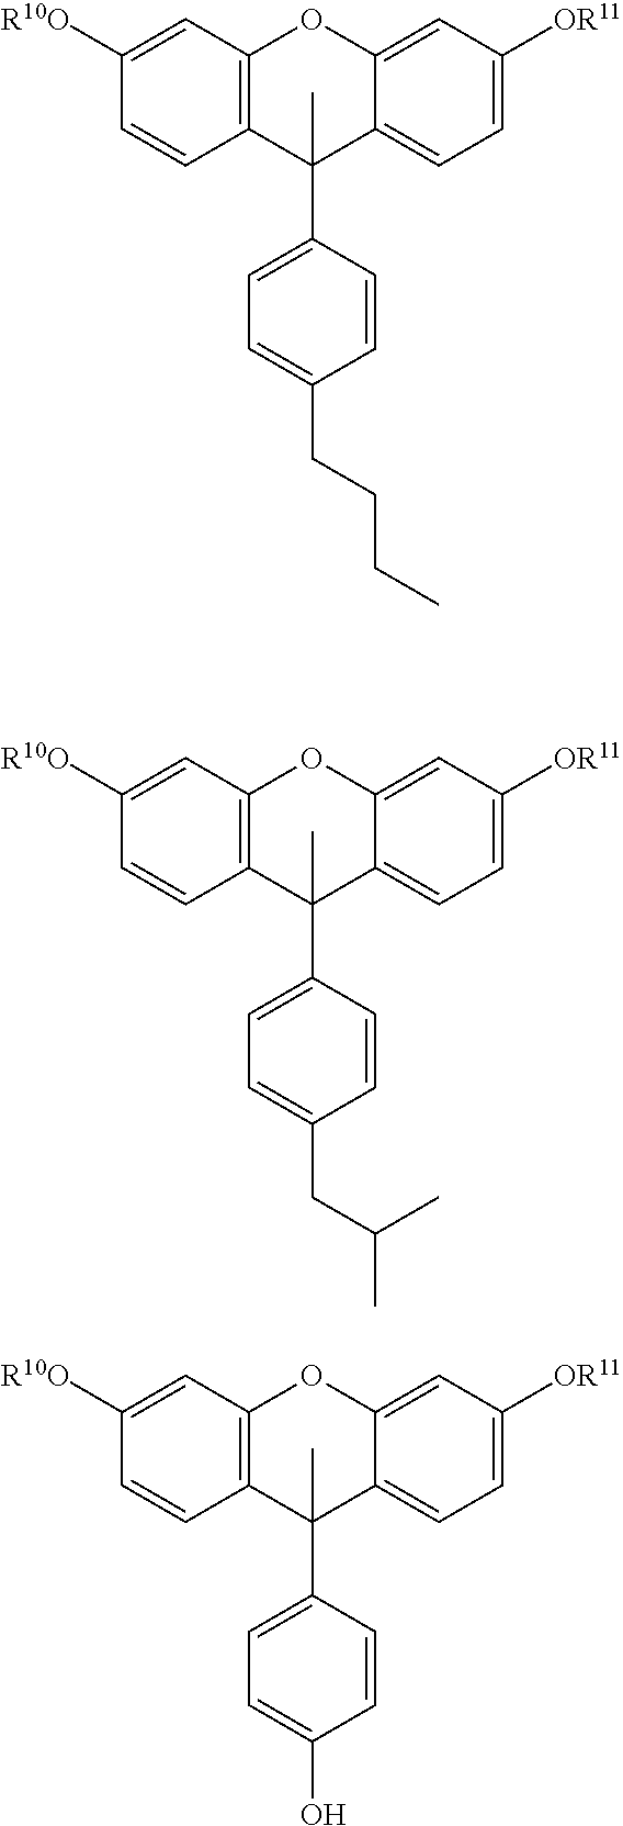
C12=C(C=C([R10O])C=C1)OC1=CC([OR11])=CC=C1C2(C1=CC=C(CCCC)C=C1)C.C12=C(C=C([R10O])C=C1)OC1=CC([OR11])=CC=C1C2(C1=CC=C(CC(C)C)C=C1)C.C12=C(C=C([R10O])C=C1)OC1=CC([OR11])=CC=C1C2(C1=CC=C(O)C=C1)C
